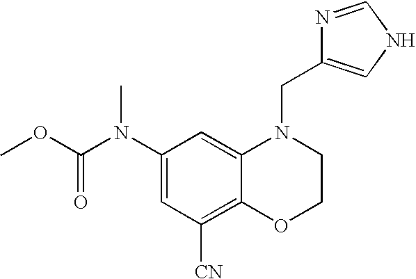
C1(N(C(OC)=O)C)=CC([CN])=C2C(=C1)N(CC1=CNC=N1)CCO2
